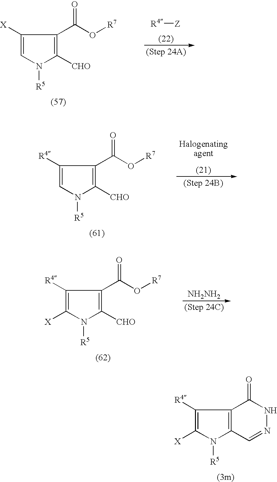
C1([X])=CN([R5])C([CHO])=C1C(=O)O[R7].[R4][Z].C1([R4])=CN([R5])C([CHO])=C1C(=O)O[R7].C1([R4])=C([X])N([R5])C([CHO])=C1C(=O)O[R7].[NH2NH2].C1([R4])=C([X])N([R5])C2=C1C(=O)NN=C2
